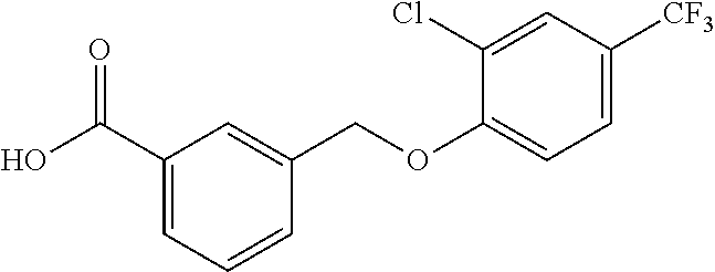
C1(C(O)=O)=CC=CC(COC2=CC=C([CF3])C=C2Cl)=C1
